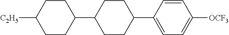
C1CC(C2CCC(C3=CC=C([OCF3])C=C3)CC2)CCC1[C2H5]
